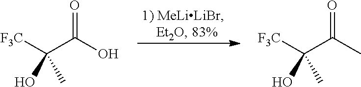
[F3C]C(C(O)=O)(O)C.[F3C]C(C(C)=O)(O)C
